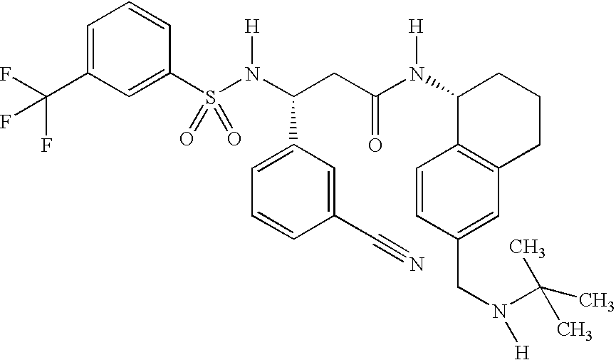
S(N(C(CC(N(C1C2=C(CCC1)C=C(CN([H])C(C)(C)C)C=C2)[H])=O)C1=CC=CC(C#N)=C1)[H])(=O)(=O)C1=CC(C(F)(F)F)=CC=C1
